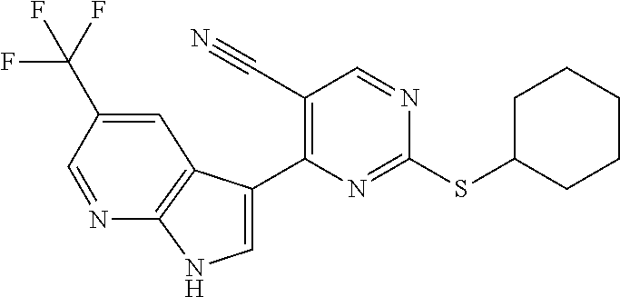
C1=C(C2=C(C#N)C=NC(SC3CCCCC3)=N2)C2=C(N1)N=CC(C(F)(F)F)=C2
